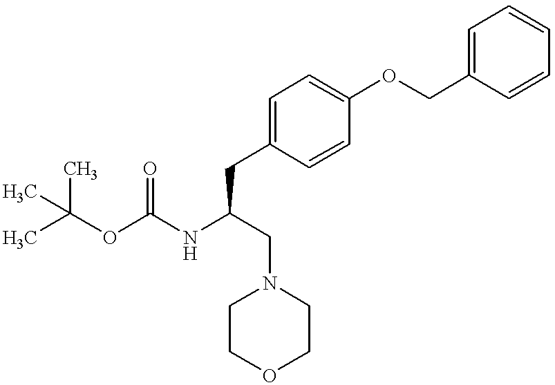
C1=C(COC2=CC=C(CC(NC(OC(C)(C)C)=O)CN3CCOCC3)C=C2)C=CC=C1
